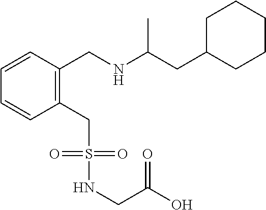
C1=CC(CNC(CC2CCCCC2)C)=C(CS(=O)(=O)NCC(O)=O)C=C1
